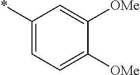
C1(*)=CC=C([OMe])C([OMe])=C1
